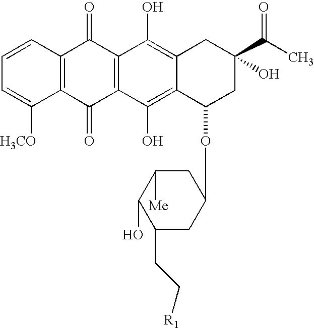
C1=CC2=C(C([H3CO])=C1)C(=O)C1=C(C2=O)C(O)=C2C(=C1O)C(OC1CC([Me])C(O)C(CC[R1])C1)CC(C(C)=O)(O)C2
